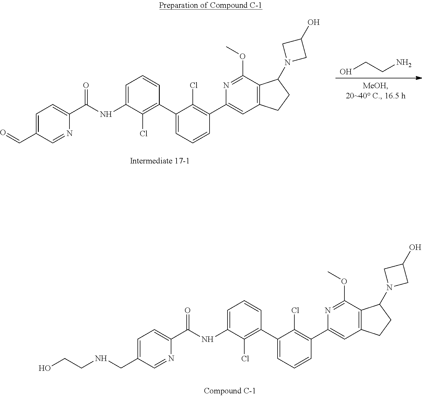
C1=C(C=O)C=NC(C(NC2=CC=CC(C3=CC=CC(C4=CC5=C(C(OC)=N4)C(N4CC(O)C4)CC5)=C3Cl)=C2Cl)=O)=C1.OCCN.C1=C(CNCCO)C=NC(C(NC2=CC=CC(C3=CC=CC(C4=CC5=C(C(OC)=N4)C(N4CC(O)C4)CC5)=C3Cl)=C2Cl)=O)=C1
